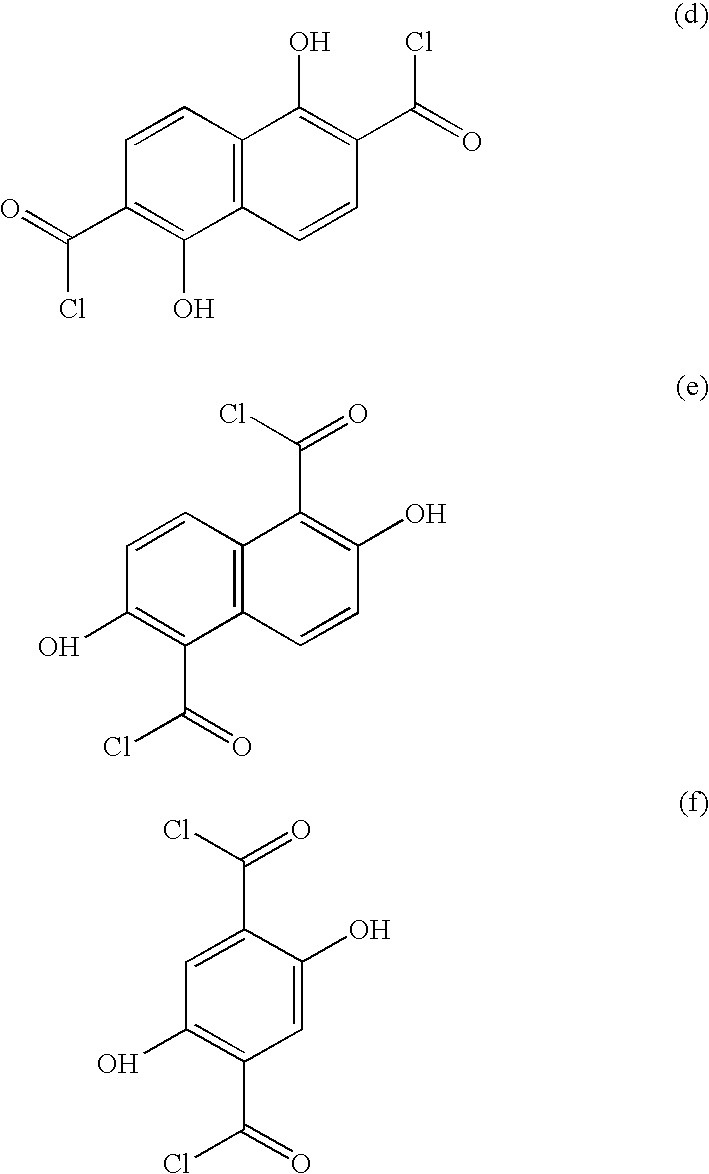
C1=CC(C(=O)Cl)=C(O)C2=C1C(O)=C(C(=O)Cl)C=C2.C1(O)=C(C(=O)Cl)C2=C(C=C1)C(C(Cl)=O)=C(O)C=C2.C1(O)=C(C(=O)Cl)C=C(O)C(C(Cl)=O)=C1
